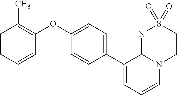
C1(OC2=C(C)C=CC=C2)=CC=C(C2=CC=CN3C2=NS(=O)(=O)CC3)C=C1
